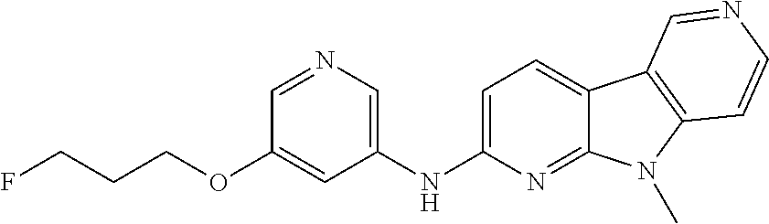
N(C1=CC=C2C(=N1)N(C)C1=C2C=NC=C1)C1=CN=CC(OCCCF)=C1
